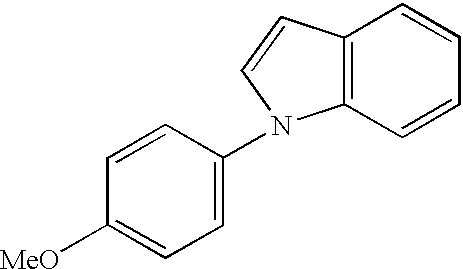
C1=CC(N2C3=C(C=C2)C=CC=C3)=CC=C1[MeO]
